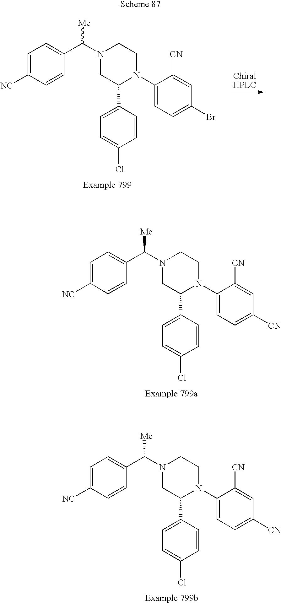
[ChiralHPLC].N1(C(C2=CC=C([NC])C=C2)[Me])CC(C2=CC=C(Cl)C=C2)N(C2=CC=C(Br)C=C2[CN])CC1.N1(C([Me])C2=CC=C([NC])C=C2)CC(C2=CC=C(Cl)C=C2)N(C2=CC=C([CN])C=C2[CN])CC1.N1(C([Me])C2=CC=C([NC])C=C2)CC(C2=CC=C(Cl)C=C2)N(C2=CC=C([CN])C=C2[CN])CC1
